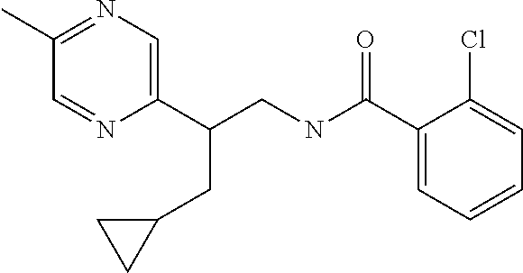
C1(C(NCC(C2=CN=C(C)C=N2)CC2CC2)=O)=CC=CC=C1Cl
